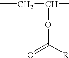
CCC(C)OC([R])=O
